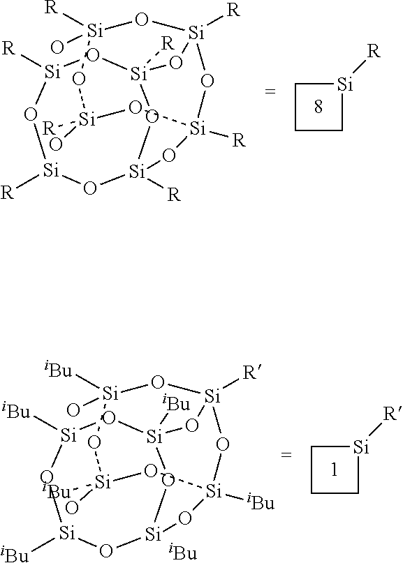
C1C[Si]([R])C1.O1[Si]([R])O[Si]2([R])O[Si]([R])(O[Si]1[R])O[Si]1([R])O[Si]([R])(O2)O[Si](O)([R])O[Si](O)([R])O1.C1C[Si]([R])C1.O1[Si]([iBu])O[Si]2O[Si]([iBu])(O[Si]1[iBu])O[Si]1([R])O[Si]([iBu])(O2)O[Si](O)([iBu])O[Si](O)([iBu])O1.[iBu]
